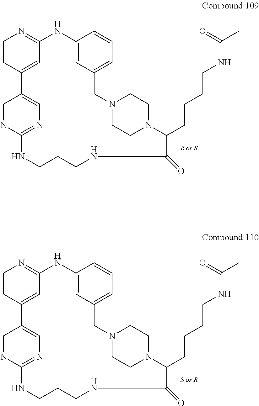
C1=CC2=CC(=N1)NC1=CC(=CC=C1)CN1CCN(CC1)C(CCCCNC(C)=O)C(=O)NCCCNC1=NC=C2C=N1.C1=CC2=CC(=N1)NC1=CC(=CC=C1)CN1CCN(CC1)C(CCCCNC(C)=O)C(=O)NCCCNC1=NC=C2C=N1
